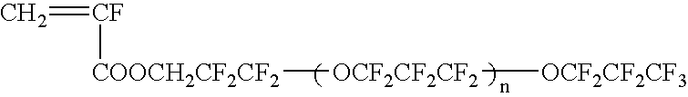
C=[CF][COOCH2CF2CF2][OCF2CF2CF2][OCF2CF2CF3]
